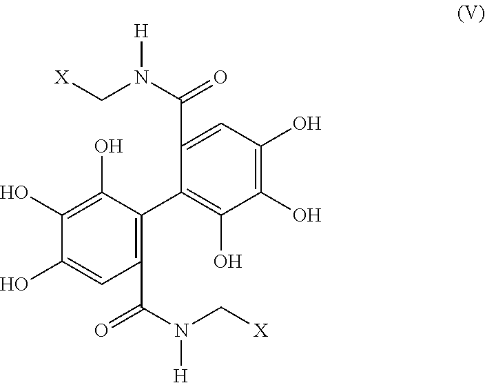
C1(C(N(C[X])[H])=O)=C(C2=C(O)C(O)=C(O)C=C2C(N(C[X])[H])=O)C(O)=C(O)C(O)=C1
